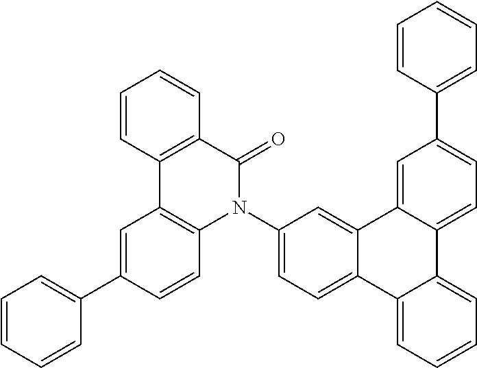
C1=CC2=C(C=C1)C(=O)N(C1=CC=C3C(=C1)C1=CC(C4=CC=CC=C4)=CC=C1C1=CC=CC=C31)C1=C2C=C(C2=CC=CC=C2)C=C1
